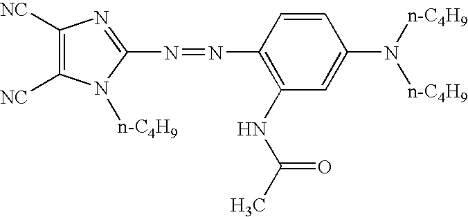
N(C1=C(NC(=O)C)C=C(N([n-C4H9])[n-C4H9])C=C1)=NC1=NC([NC])=C([NC])N1[n-C4H9]
